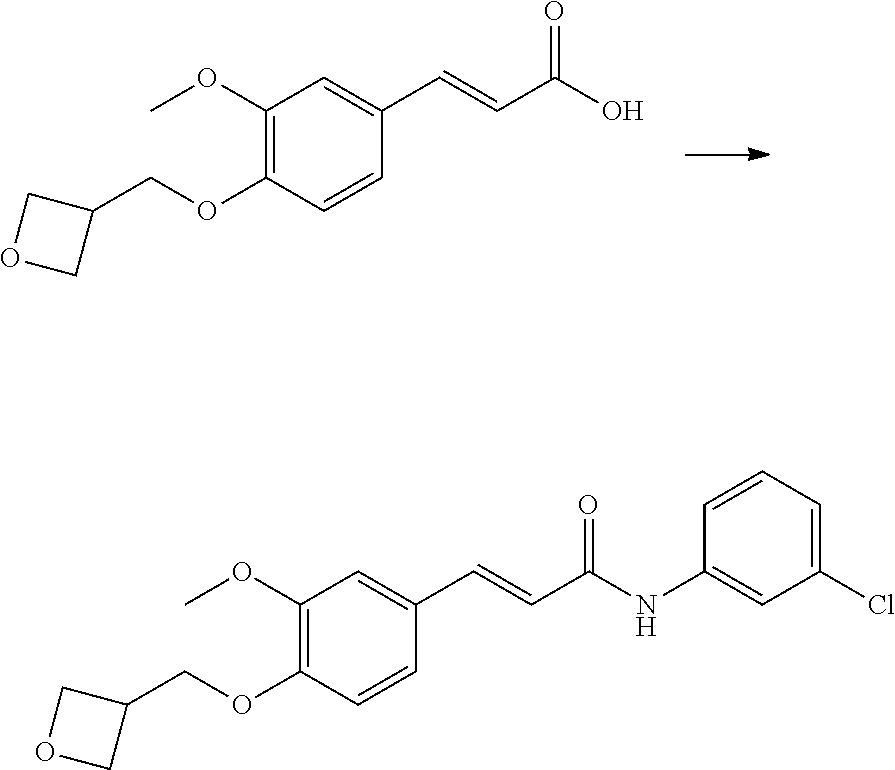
C1(OC)=C(OCC2COC2)C=CC(C=CC(O)=O)=C1.C1(OC)=C(OCC2COC2)C=CC(C=CC(NC2=CC(Cl)=CC=C2)=O)=C1
